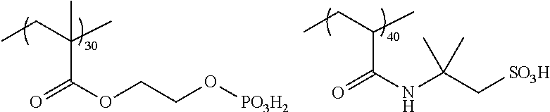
CCC(C)(C(OCCO[PO3H2])=O)C.CCC(C)C(NC(C[SO3H])(C)C)=O
